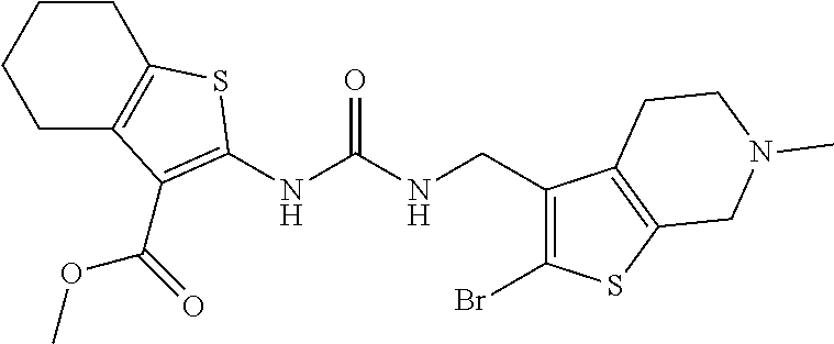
C1C2=C(CCC1)SC(NC(NCC1=C(Br)SC3=C1CCN(C)C3)=O)=C2C(OC)=O
